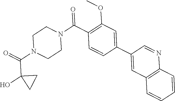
O=C(N1CCN(C(=O)C2=C(OC)C=C(C3=CC4=C(N=C3)C=CC=C4)C=C2)CC1)C1(O)CC1
